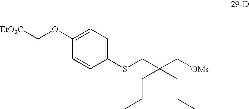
[EtO2C]COC1=C(C)C=C(SCC(C[OMs])(CCC)CCC)C=C1
